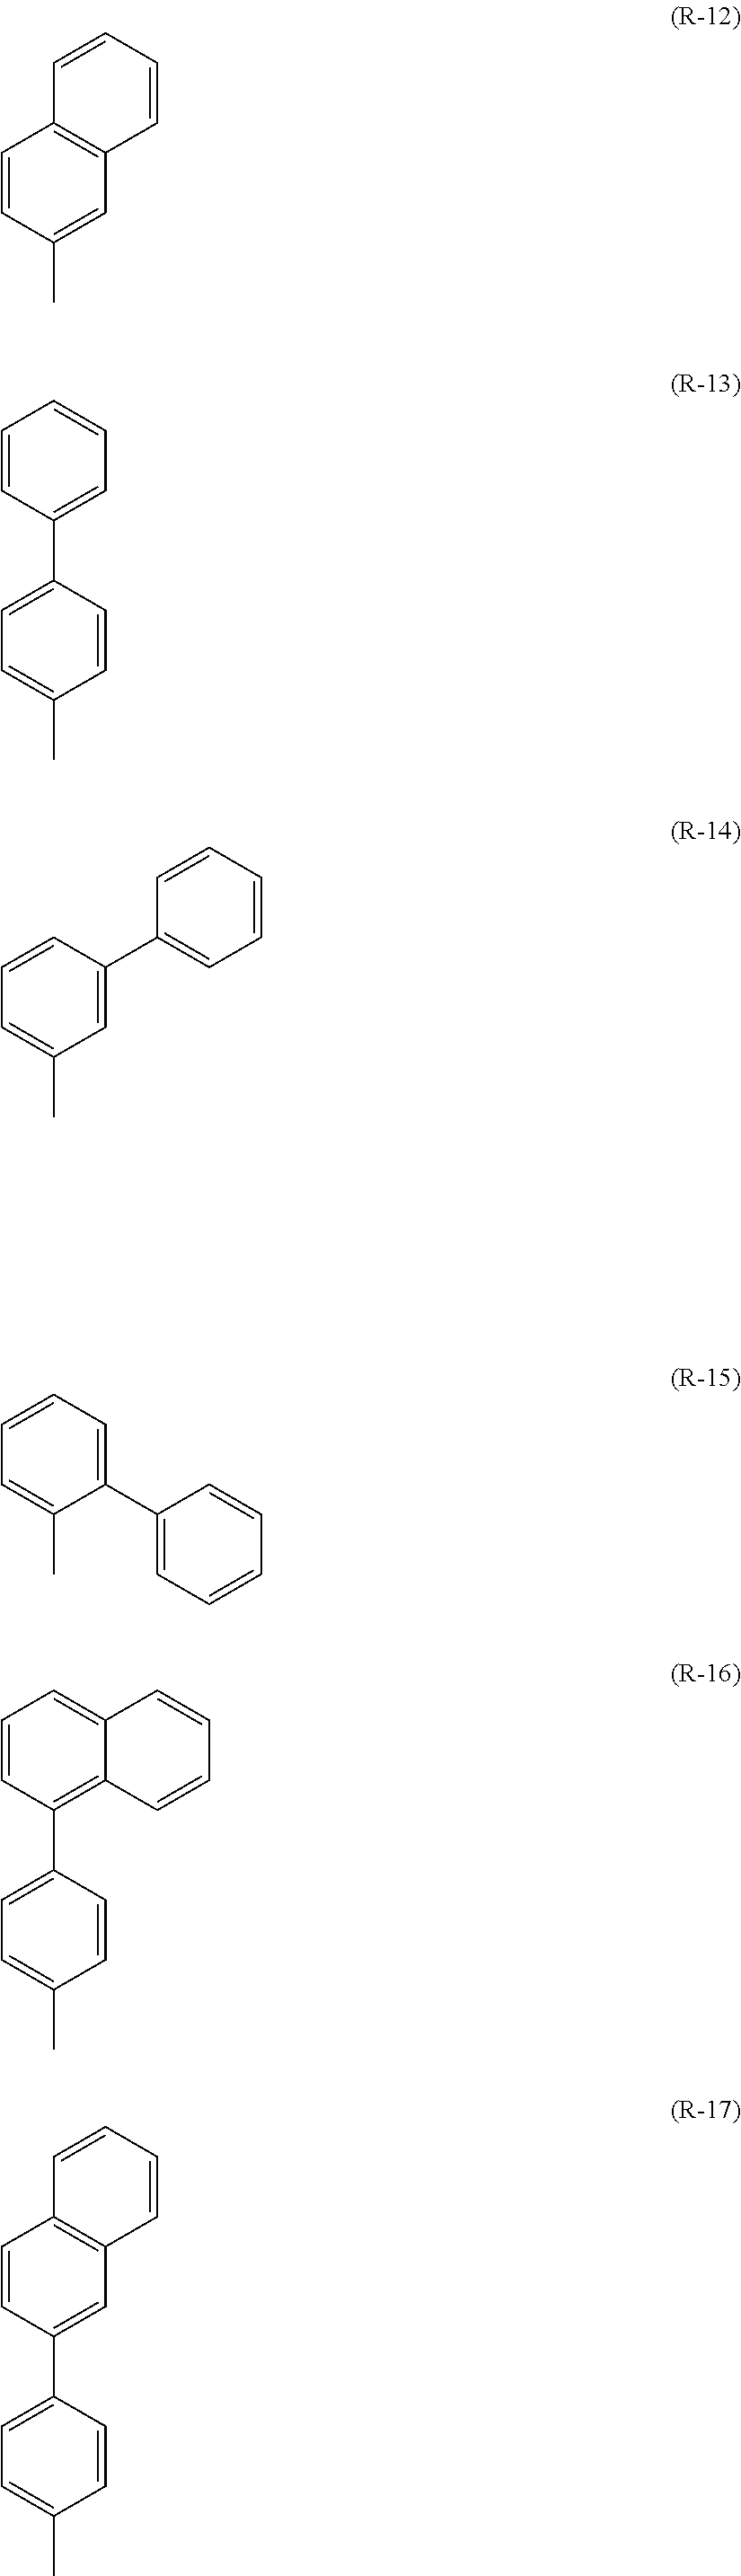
C1=CC(C)=CC2=C1C=CC=C2.C1=CC(C2=CC=C(C)C=C2)=CC=C1.C1=CC=C(C)C=C1C1=CC=CC=C1.C1=CC=C(C)C(C2=CC=CC=C2)=C1.C1=CC(C2=CC=C(C)C=C2)=C2C(=C1)C=CC=C2.C1=CC(C2=CC=C(C)C=C2)=CC2=C1C=CC=C2
